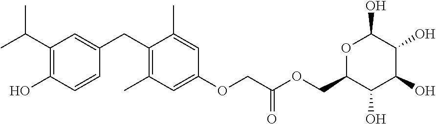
C1(C(C)C)=C(O)C=CC(CC2=C(C)C=C(OCC(OCC3C(O)C(O)C(O)C(O)O3)=O)C=C2C)=C1
